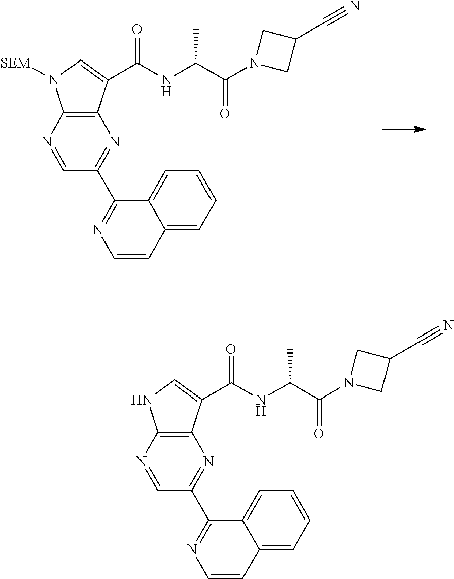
C1(C2=NC=CC3=CC=CC=C32)=NC2=C(N([SEM])C=C2C(NC(C(N2CC(C#N)C2)=O)C)=O)N=C1.C1(C2=NC=CC3=CC=CC=C32)=NC2=C(NC=C2C(NC(C(N2CC(C#N)C2)=O)C)=O)N=C1
